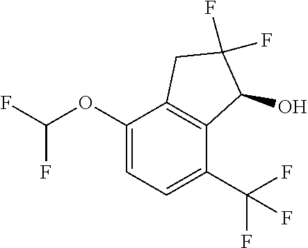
C1(OC(F)F)=CC=C(C(F)(F)F)C2=C1CC(F)(F)C2O
